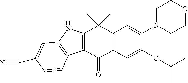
C12=C(C(=O)C3=C(C1(C)C)C=C(N1CCOCC1)C(OC(C)C)=C3)C1=C(N2)C=C(C#N)C=C1
